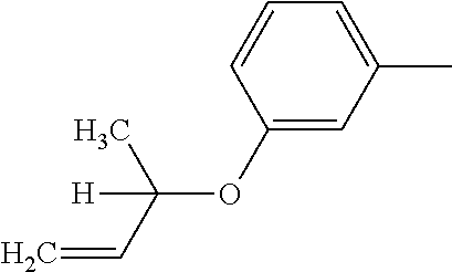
C1(OC(C=C)([H])C)=CC(C)=CC=C1
